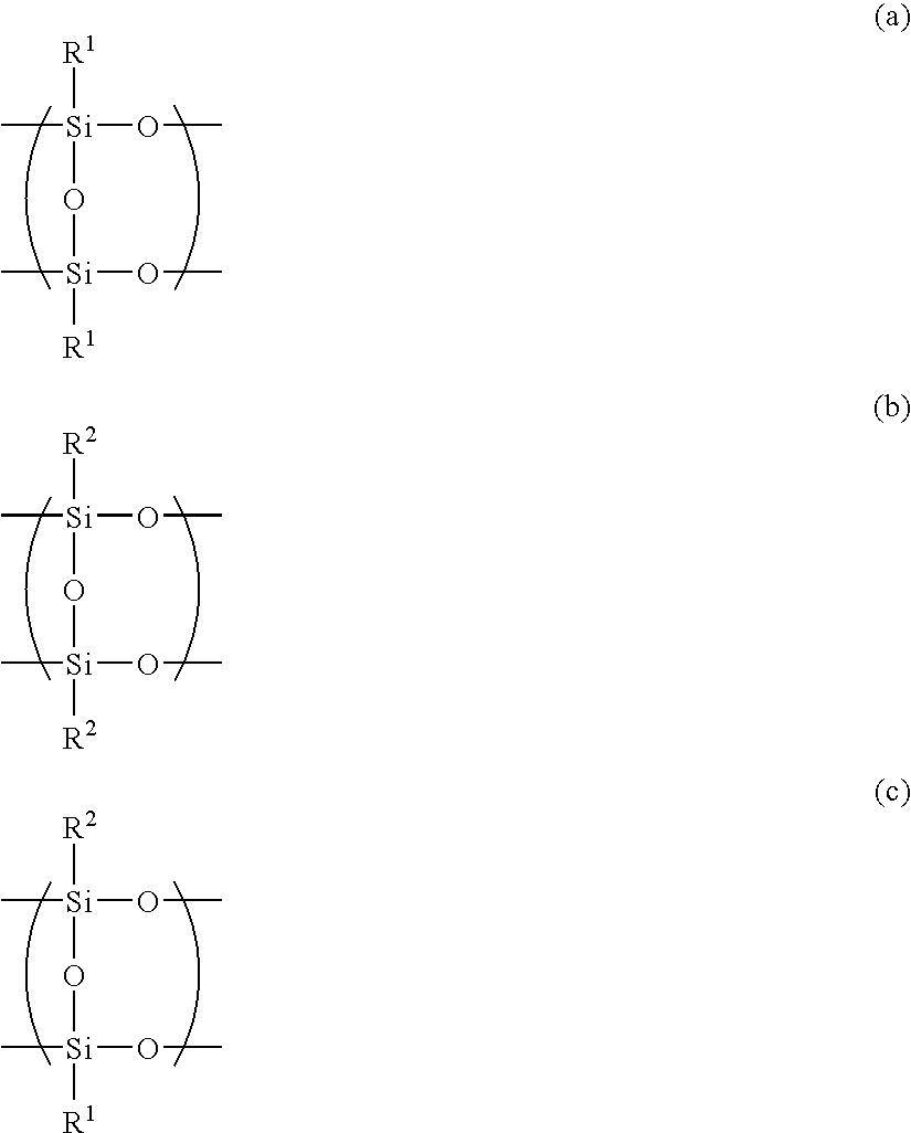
C[Si](OC)(O[Si](C)(OC)[R1])[R1].C[Si](OC)(O[Si](C)(OC)[R2])[R2].C[Si](OC)(O[Si](C)(OC)[R1])[R2]
